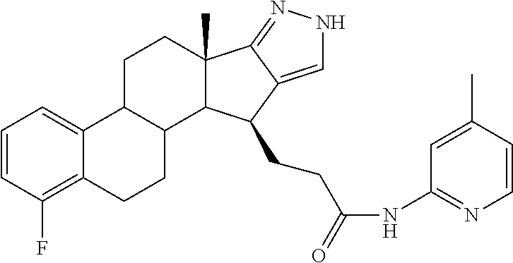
C1=CC(F)=C2C(=C1)C1C(CC2)C2C(C)(CC1)C1=NNC=C1C2CCC(NC1=NC=CC(C)=C1)=O
